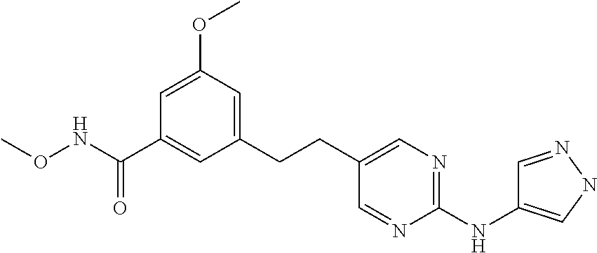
O(NC(C1=CC(CCC2=CN=C(NC3=CNN=C3)N=C2)=CC(OC)=C1)=O)C
